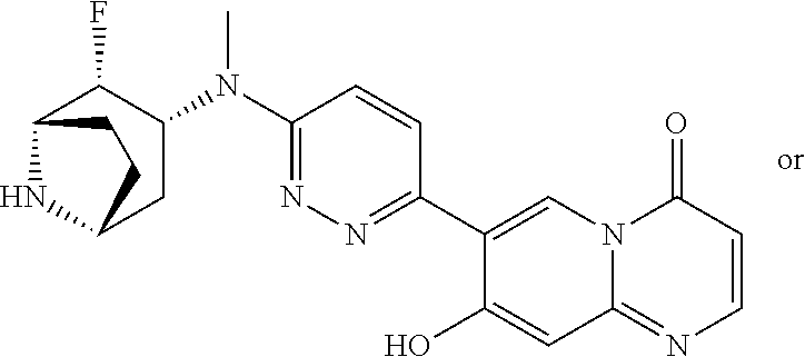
C1(N(C2=NN=C(C3=CN4C(=NC=CC4=O)C=C3O)C=C2)C)C(F)C2NC(C1)CC2
